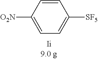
C1=CC([O2N])=CC=C1[SF5]
